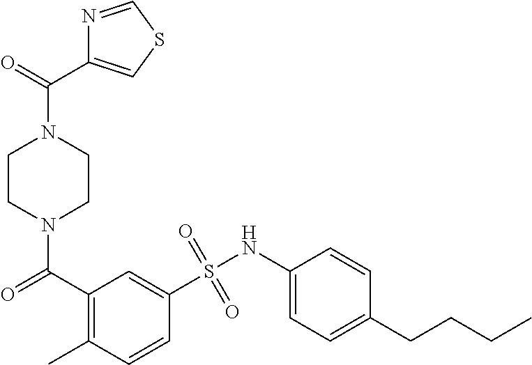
N1(C(=O)C2=C(C)C=CC(S(NC3=CC=C(CCCC)C=C3)(=O)=O)=C2)CCN(C(=O)C2=CSC=N2)CC1
